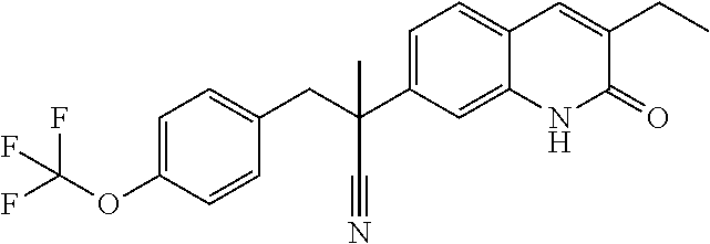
C1=CC(OC(F)(F)F)=CC=C1CC(C#N)(C1=CC=C2C(=C1)NC(=O)C(CC)=C2)C
